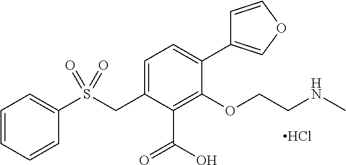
C1=COC=C1C1=CC=C(CS(C2=CC=CC=C2)(=O)=O)C(C(O)=O)=C1OCCNC.Cl
